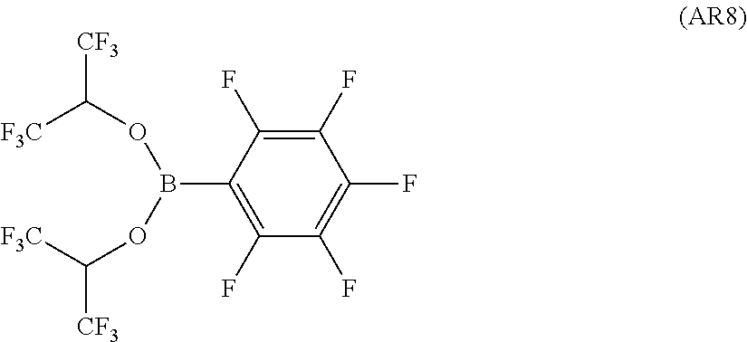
C1(F)=C(F)C(B(OC([F3C])[CF3])OC([F3C])[CF3])=C(F)C(F)=C1F
